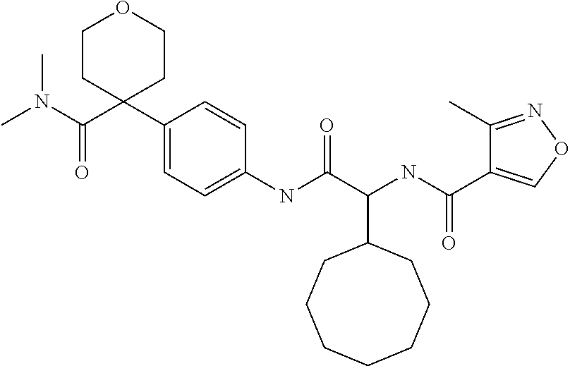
C(C1CCCCCCC1)(NC(C1=CON=C1C)=O)C(=O)NC1=CC=C(C2(C(N(C)C)=O)CCOCC2)C=C1
